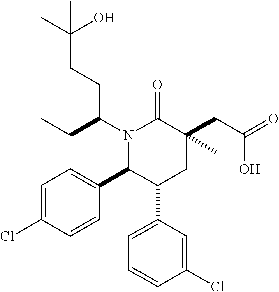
N1(C(CCC(C)(C)O)CC)C(C2=CC=C(Cl)C=C2)C(C2=CC=CC(Cl)=C2)CC(CC(=O)O)(C)C1=O
